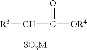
[R3]C([SO3M])C(=O)[OR4]
